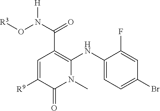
C1=C([R9])C(=O)N(C)C(NC2=CC=C(Br)C=C2F)=C1C(N(O[R3])[H])=O
